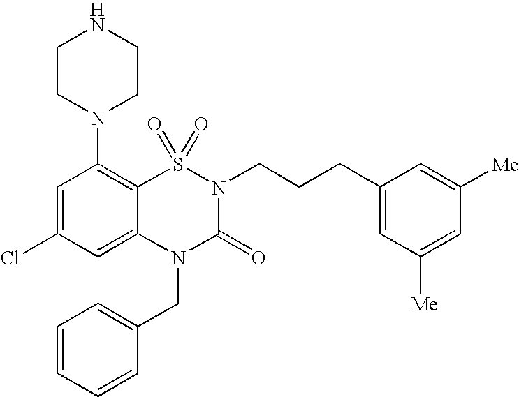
C1=C(Cl)C=C2C(=C1N1CCNCC1)S(=O)(=O)N(CCCC1=CC([Me])=CC([Me])=C1)C(=O)N2CC1=CC=CC=C1
